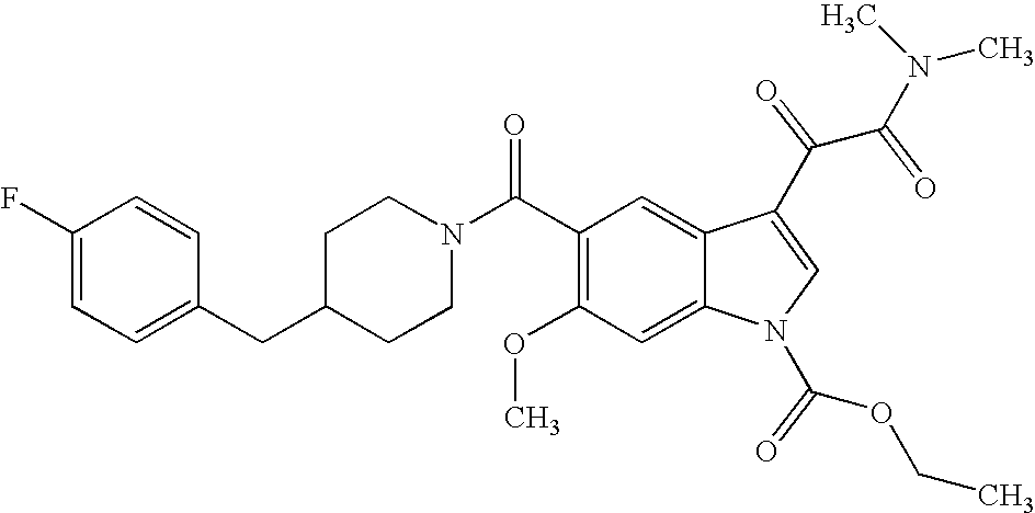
C1(F)=CC=C(CC2CCN(C(C3=C(OC)C=C4C(=C3)C(C(C(N(C)C)=O)=O)=CN4C(OCC)=O)=O)CC2)C=C1
